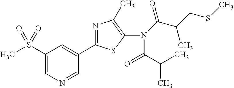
C1(S(=O)(=O)C)=CN=CC(C2=NC(C)=C(N(C(C(C)CSC)=O)C(C(C)C)=O)S2)=C1
